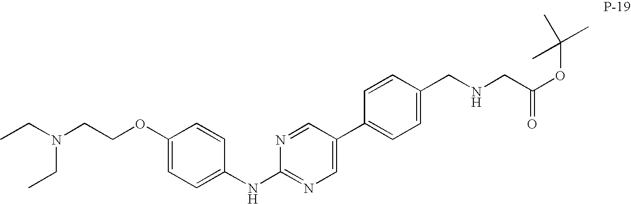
C1=CC(OCCN(CC)CC)=CC=C1NC1=NC=C(C2=CC=C(CNCC(=O)OC(C)(C)C)C=C2)C=N1
